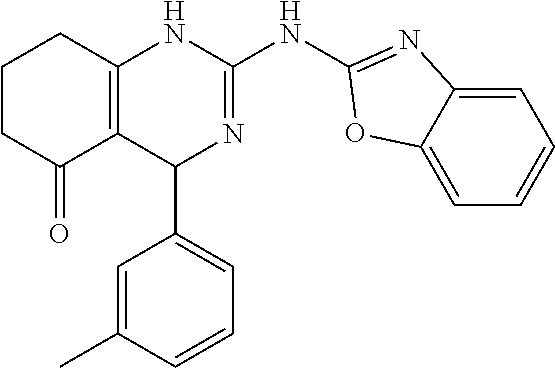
C1CC(=O)C2=C(C1)NC(NC1=NC3=CC=CC=C3O1)=NC2C1=CC=CC(C)=C1
